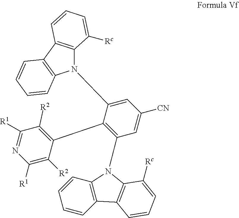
N1(C2=CC([CN])=CC(N3C4=C(C=CC=C4)C4=C3C([Rc])=CC=C4)=C2C2=C([R2])C([R1])=NC([R1])=C2[R2])C2=C(C3=C1C=CC=C3)C=CC=C2[Rc]
